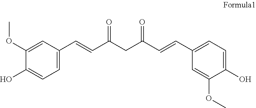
C1=C(C=CC(CC(C=CC2=CC=C(O)C(OC)=C2)=O)=O)C=C(OC)C(O)=C1
